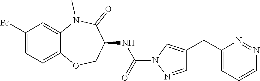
BrC1=CC=C2C(=C1)N(C)C(=O)C(NC(=O)N1N=CC(CC3=CC=CN=N3)=C1)CO2
